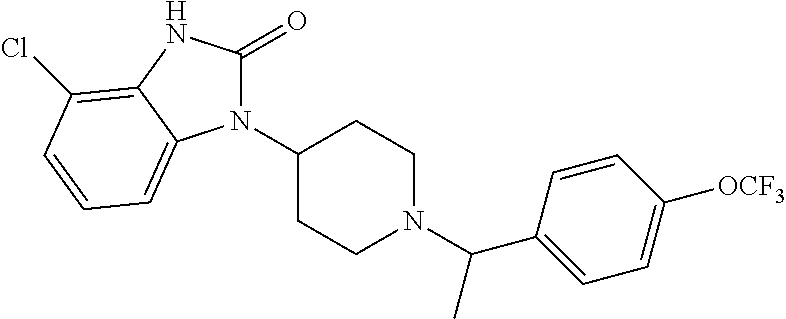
N1(C2CCN(C(C3=CC=C([OCF3])C=C3)C)CC2)C(=O)NC2=C(Cl)C=CC=C12
